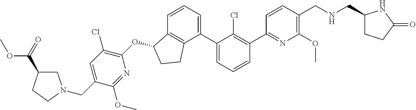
O(C1C2=C(CC1)C(C1=CC=CC(C3=NC(OC)=C(CNCC4CCC(=O)N4)C=C3)=C1Cl)=CC=C2)C1=C(Cl)C=C(CN2CC(C(=O)OC)CC2)C(OC)=N1
